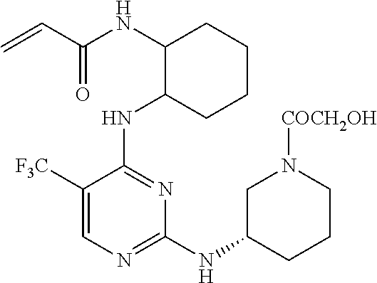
N(C1C(NC2=NC(NC3CCCN([COCH2OH])C3)=NC=C2[F3C])CCCC1)C(C=C)=O
